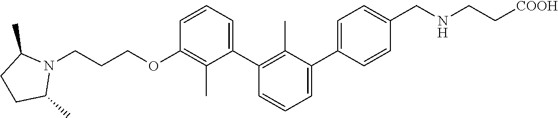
C1(OCCCN2C(C)CCC2C)=C(C)C(C2=C(C)C(C3=CC=C(CNCC[COOH])C=C3)=CC=C2)=CC=C1
